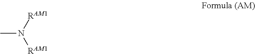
CN([RAM1])[RAM1]
